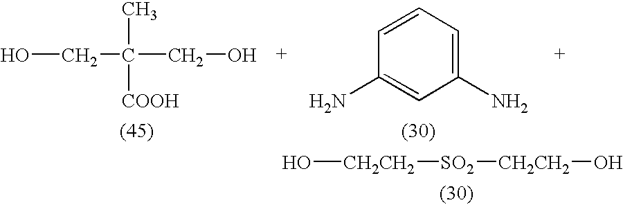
OCC(CO)(C)[COOH].C1(N)=CC=CC(N)=C1.O[CH2CH2][SO2][CH2CH2]O
